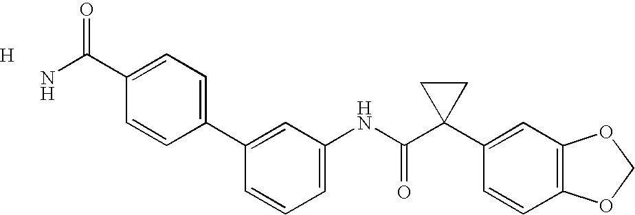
C1(C2=CC=C(C(N)=O)C=C2)=CC(NC(C2(C3=CC4=C(C=C3)OCO4)CC2)=O)=CC=C1.[H]
